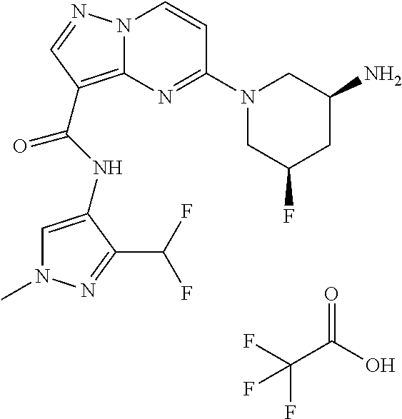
C(C(=O)O)(F)(F)F.N12C(=C(C(NC3=CN(C)N=C3C(F)F)=O)C=N1)N=C(N1CC(F)CC(N)C1)C=C2
